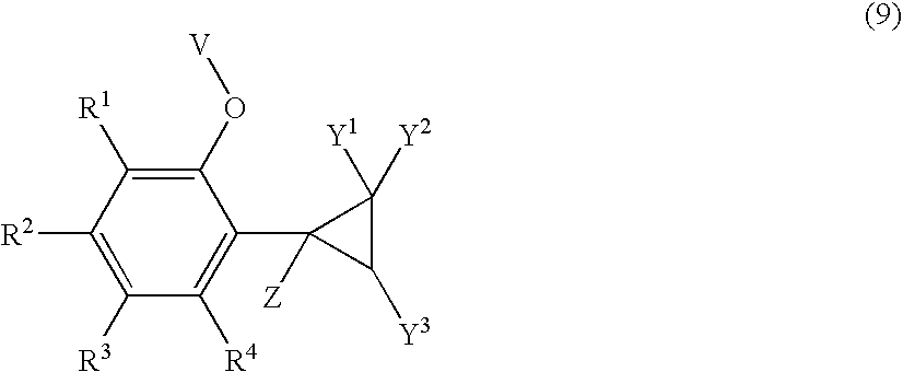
C1(O[V])=C([R1])C([R2])=C([R3])C([R4])=C1C1([Z])C([Y3])C1([Y1])[Y2]
